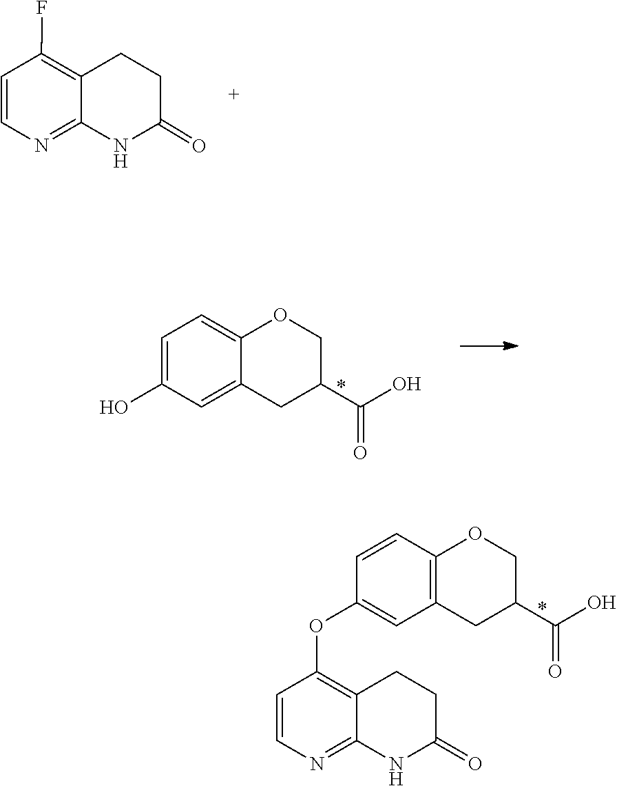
C12=NC=CC(F)=C1CCC(=O)N2.C1C2=C(OCC1C(=O)O)C=CC(OC1=C3C(=NC=C1)NC(=O)CC3)=C2.C1=C2C(=CC=C1O)OCC(C(=O)O)C2
